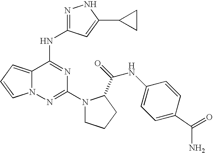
N(C(=O)C1N(C2=NN3C(=CC=C3)C(NC3=NNC(C4CC4)=C3)=N2)CCC1)C1=CC=C(C(N)=O)C=C1
